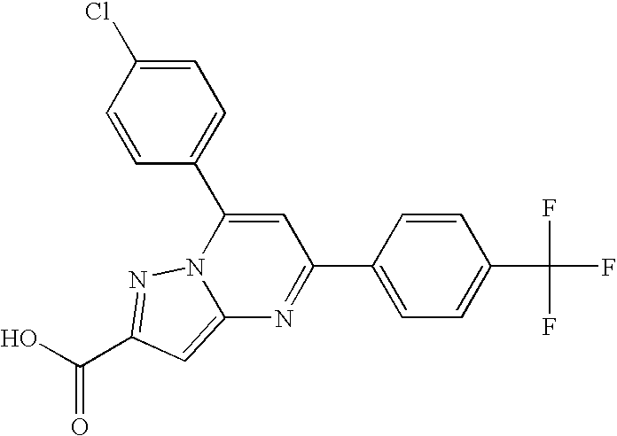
O=C(O)C1=NN2C(=C1)N=C(C1=CC=C(C(F)(F)F)C=C1)C=C2C1=CC=C(Cl)C=C1
